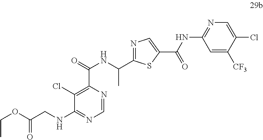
C1(Cl)=C(C(=O)NC(C)C2=NC=C(C(NC3=NC=C(Cl)C([CF3])=C3)=O)S2)N=CN=C1NCC(OCC)=O
